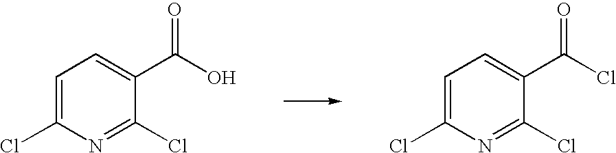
C1=C(Cl)N=C(Cl)C(C(O)=O)=C1.C1=C(Cl)N=C(Cl)C(C(Cl)=O)=C1
